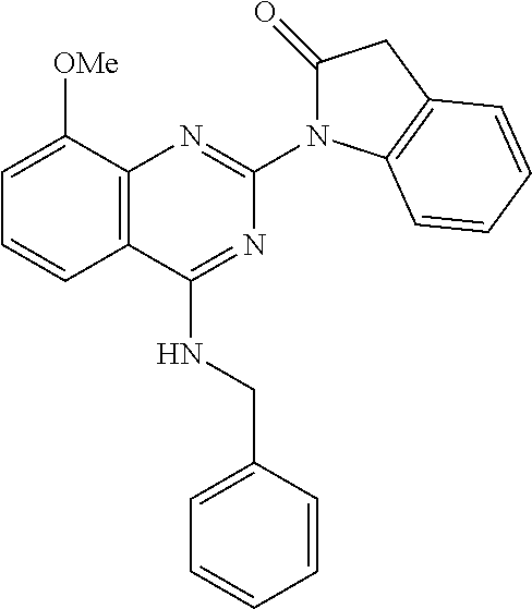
C12=C(C([OMe])=CC=C1)N=C(N1C(=O)CC3=C1C=CC=C3)N=C2NCC1=CC=CC=C1
